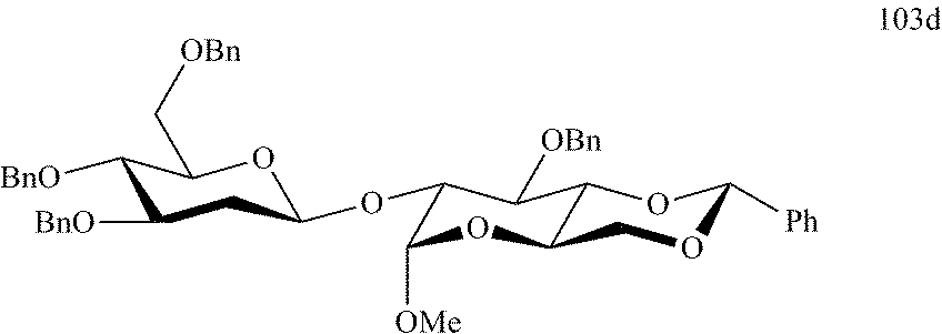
C1([BnO])C([BnO])C(C[OBn])OC(OC2C([OMe])OC3C(C2[OBn])OC([Ph])OC3)C1
